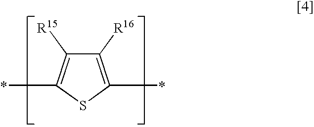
C1([R16])=C(*)SC(*)=C1[R15]
